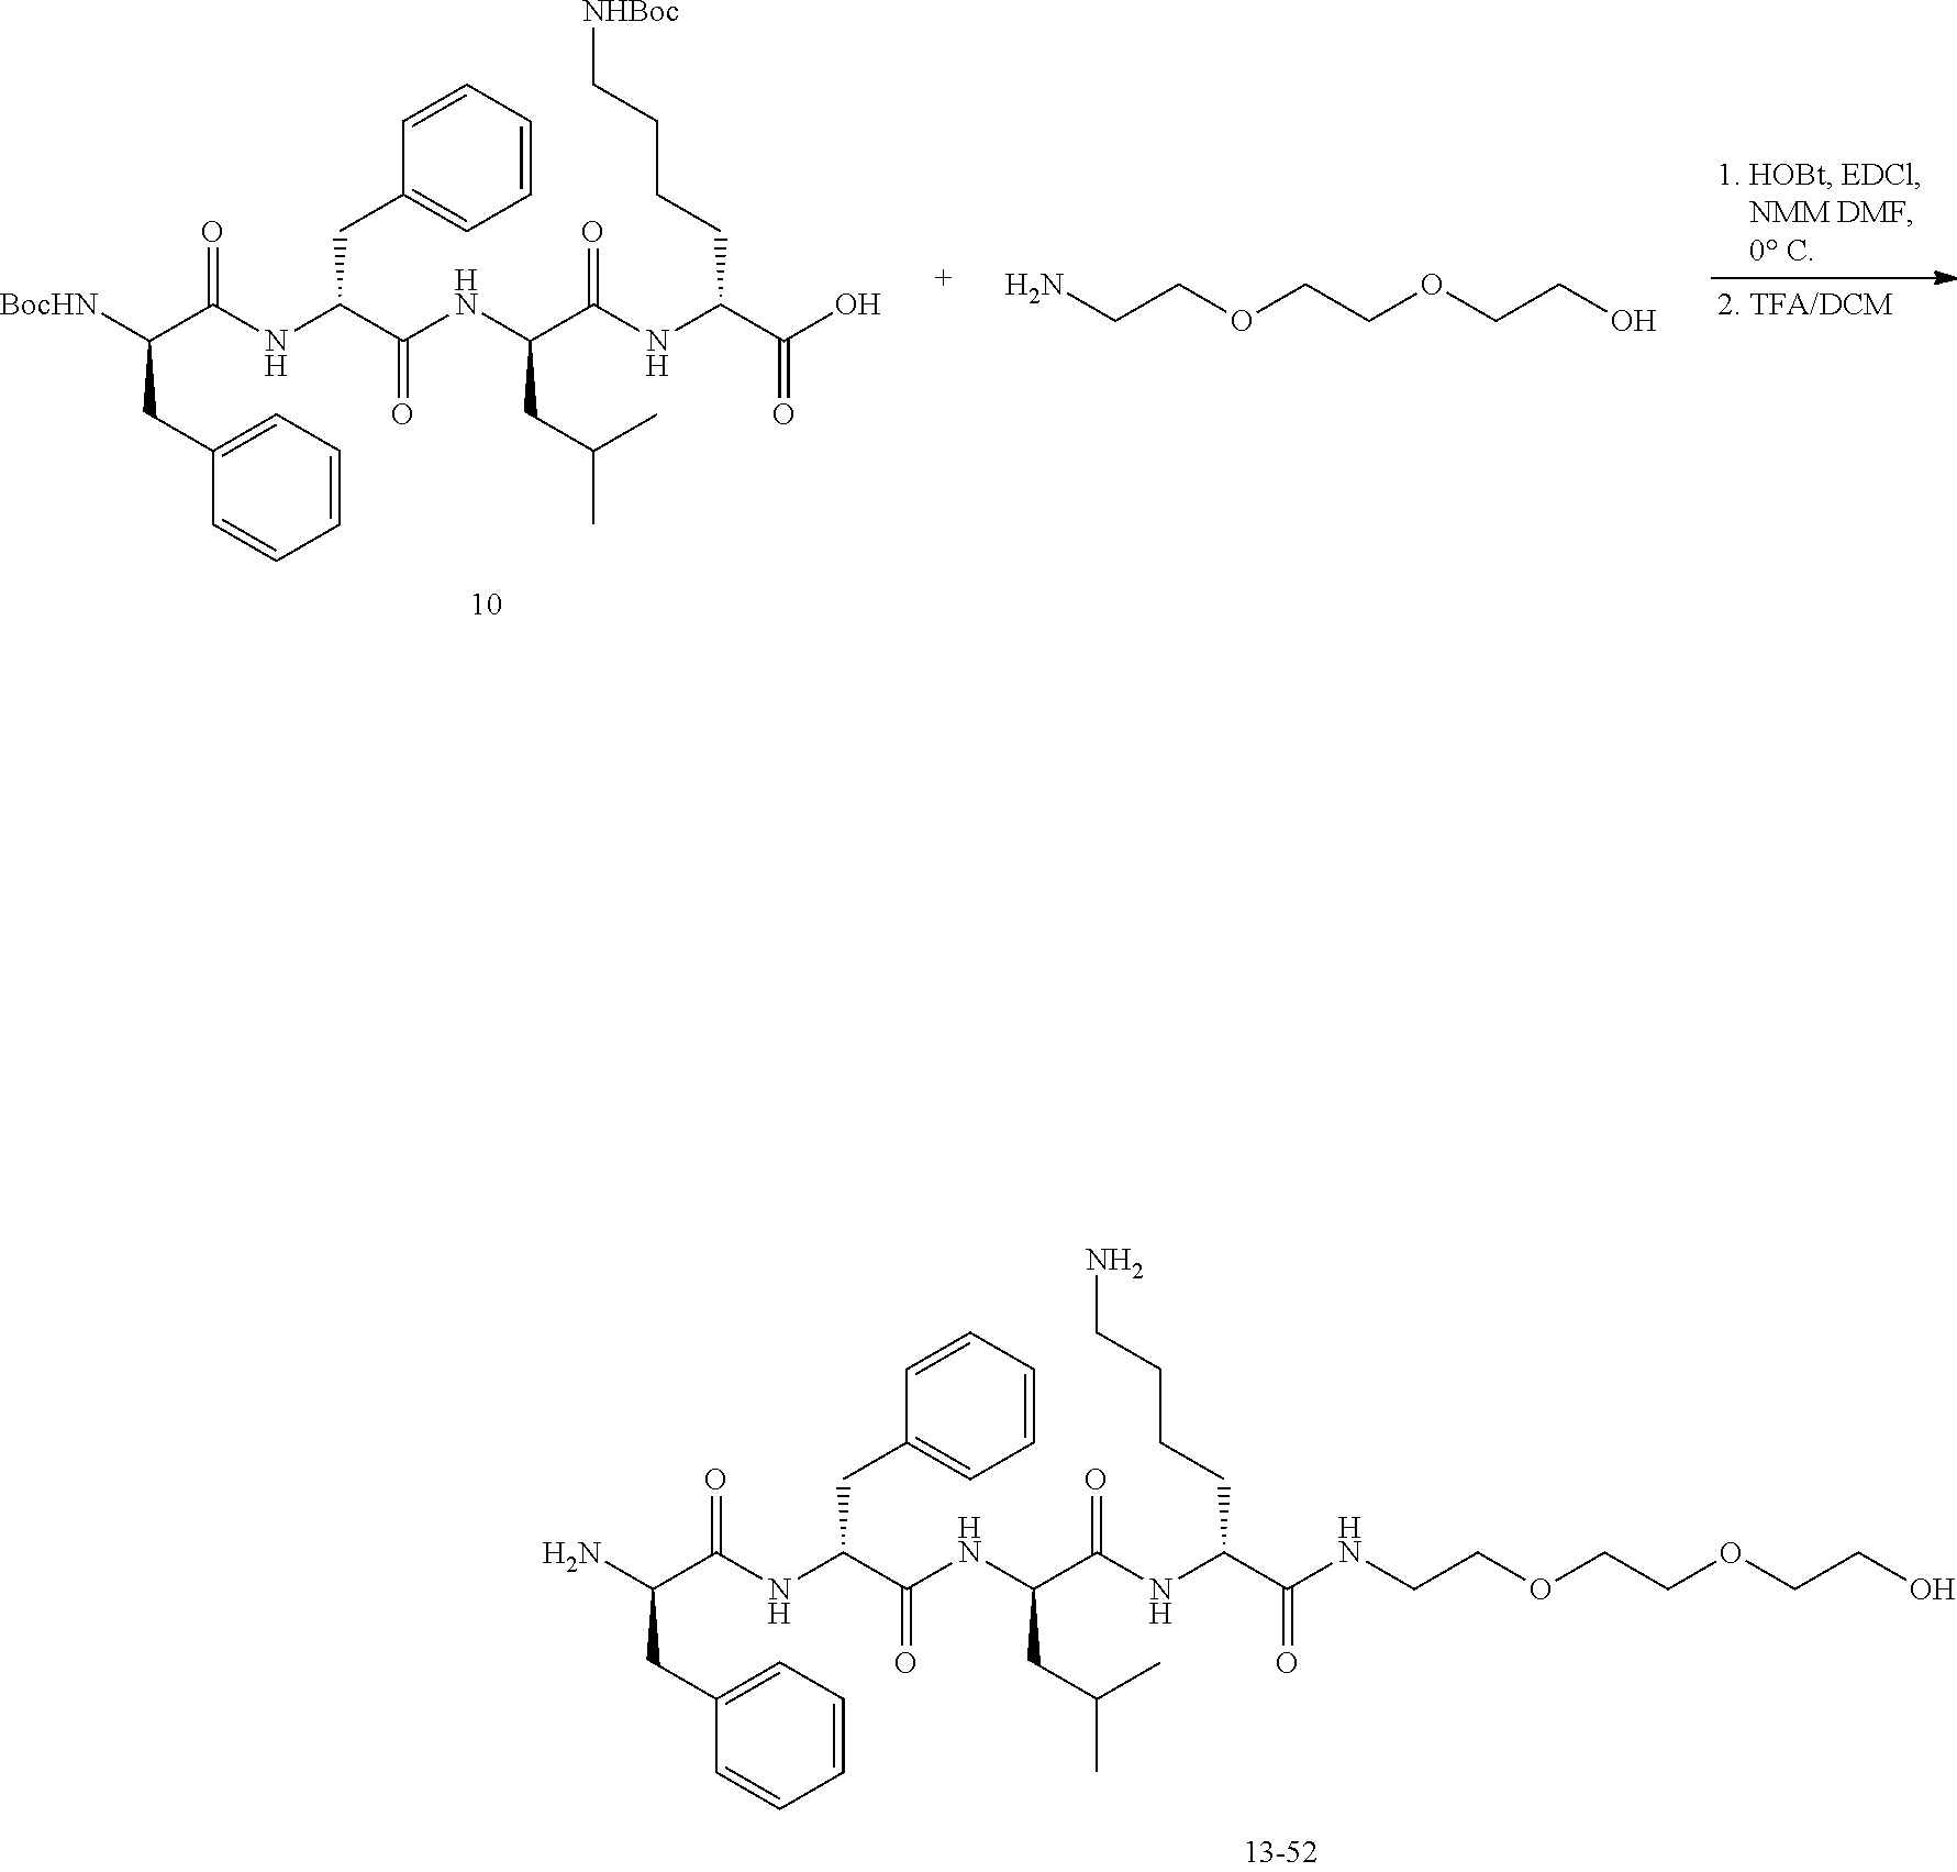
C1=CC=C(CC([BocHN])C(NC(CC2=CC=CC=C2)C(NC(C(NC(C(O)=O)CCCC[NHBoc])=O)CC(C)C)=O)=O)C=C1.NCCOCCOCCO.C1=CC=C(CC(N)C(NC(CC2=CC=CC=C2)C(NC(C(NC(C(=O)NCCOCCOCCO)CCCCN)=O)CC(C)C)=O)=O)C=C1
